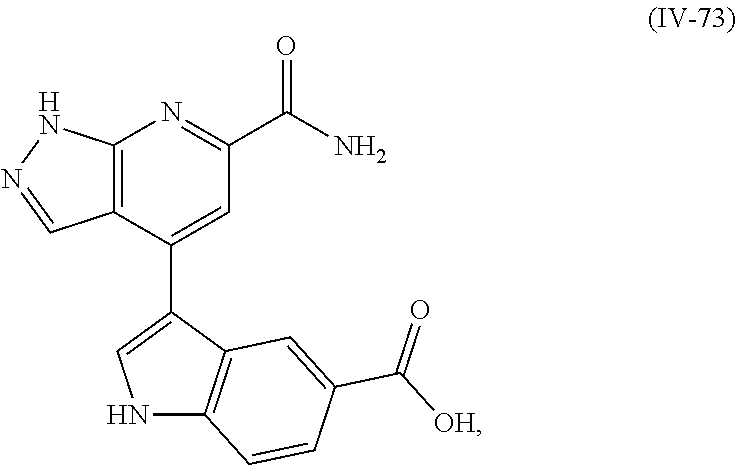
N1C2=C(C=N1)C(C1=CNC3=C1C=C(C(=O)[OH])C=C3)=CC(C(=O)N)=N2
